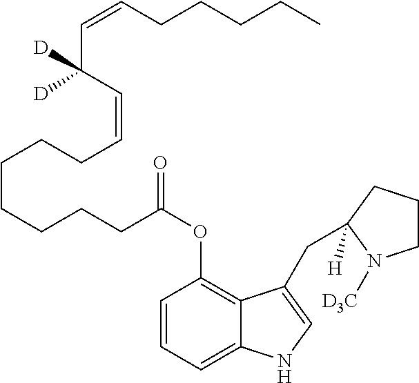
C1=CC=C2C(=C1OC(CCCCCCCC=CC(C=CCCCCC)([D])[D])=O)C(CC1([H])CCCN1[D3C])=CN2
